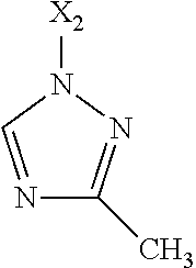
N1=CN([X2])N=C1C
